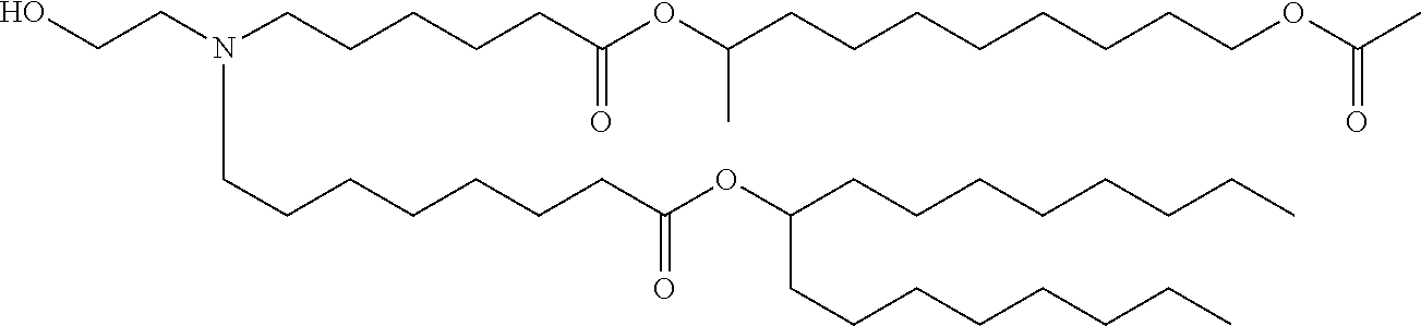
C(C(=O)OC(CCCCCCCC)CCCCCCCC)CCCCCCN(CCCCCC(OC(CCCCCCCCOC(=O)C)C)=O)CCO
